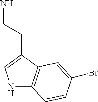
N1C2=C(C(CCN)=C1)C=C(Br)C=C2
